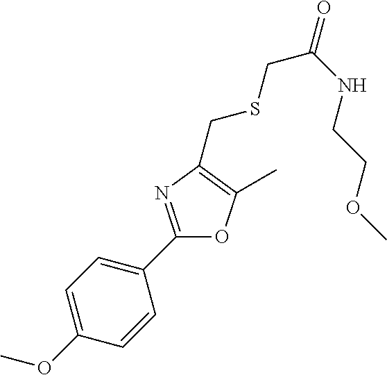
C1(OC)=CC=C(C2=NC(CSCC(=O)NCCOC)=C(C)O2)C=C1
